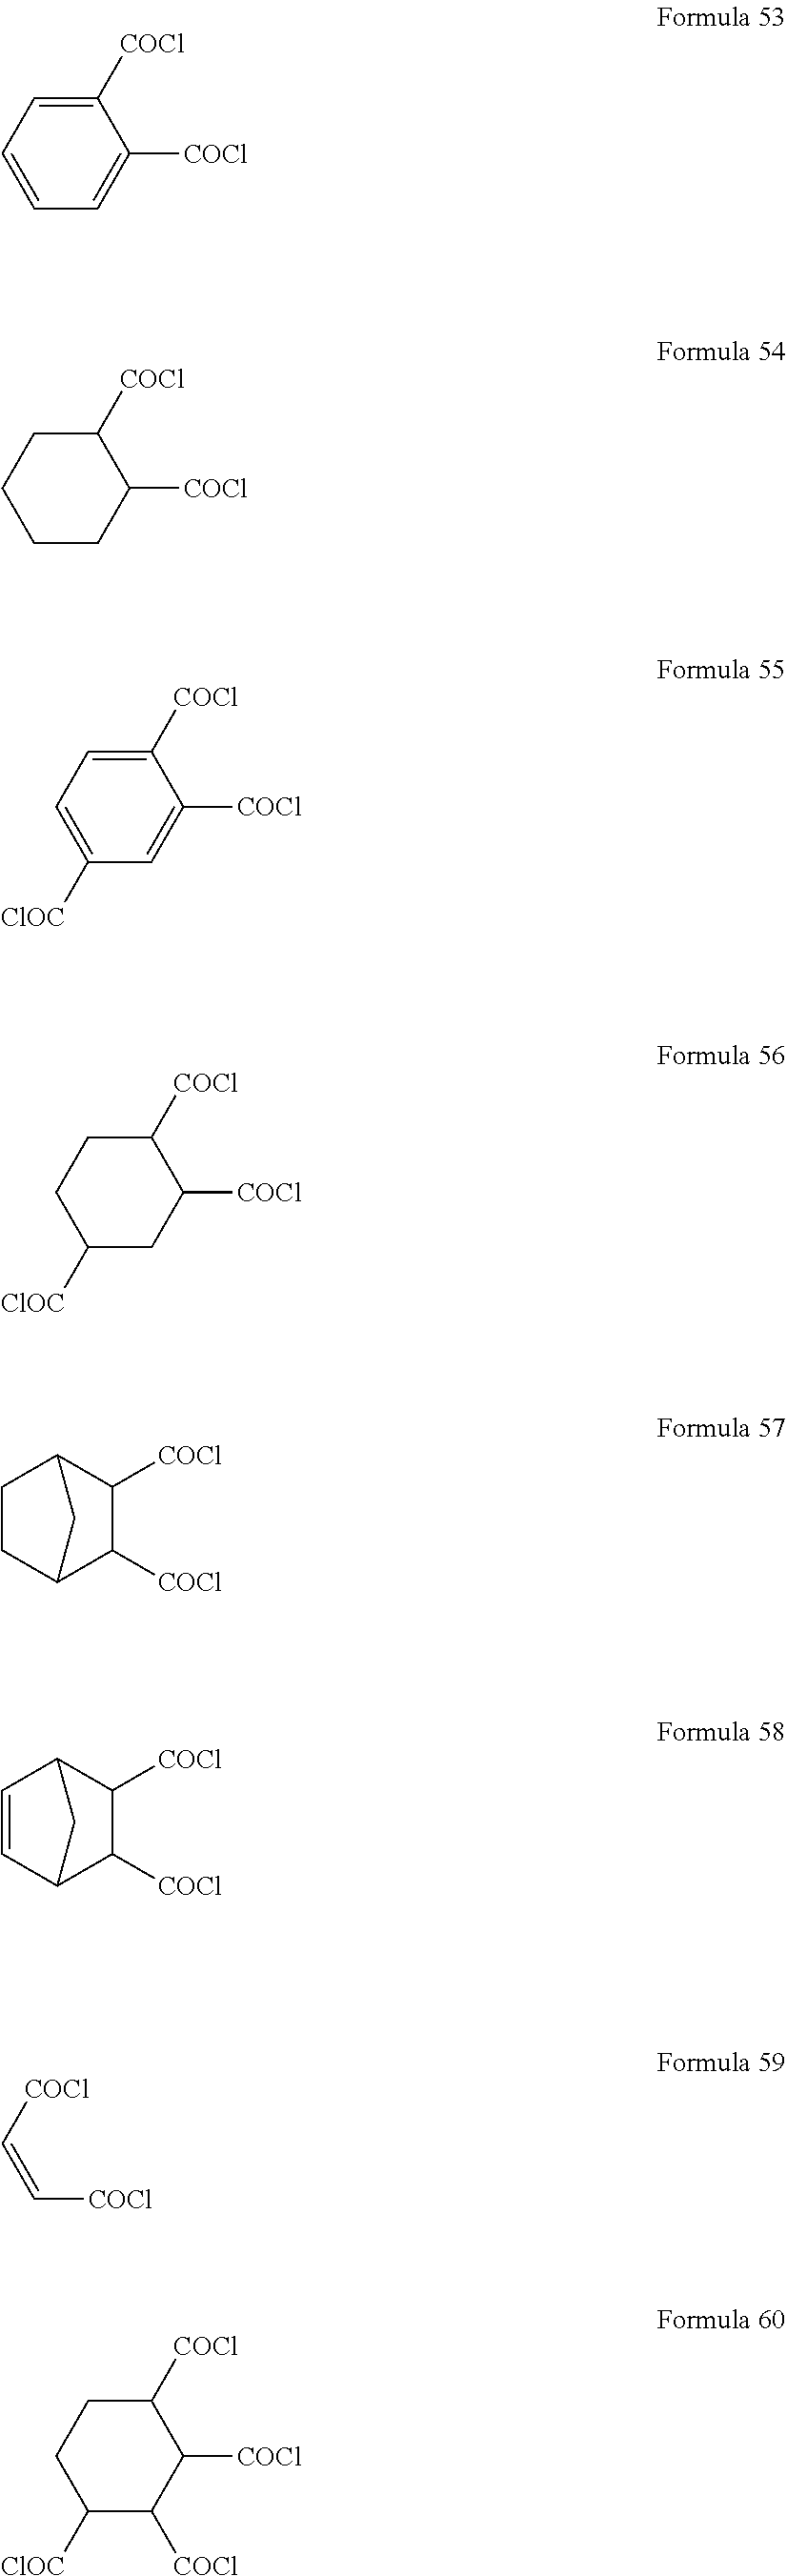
C1([COCl])=CC=CC=C1[COCl].C1([COCl])CCCCC1[COCl].C1([COCl])=CC=C([ClOC])C=C1[COCl].C1([COCl])CCC([ClOC])CC1[COCl].C1C2C([COCl])C([COCl])C(C1)C2.C1=CC2C([COCl])C([COCl])C1C2.[COCl]C=C[COCl].C1([COCl])CCC([ClOC])C([COCl])C1[COCl]
